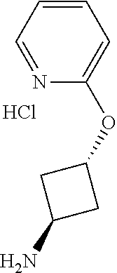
C1=CC=C(OC2CC(N)C2)N=C1.Cl
